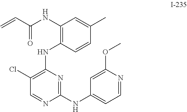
C1(Cl)=C(NC2=C(NC(C=C)=O)C=C(C)C=C2)N=C(NC2=CC=NC(OC)=C2)N=C1
